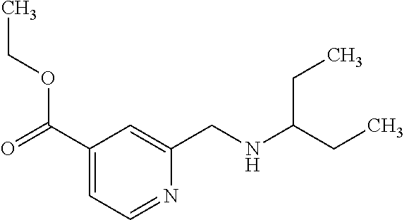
CCOC(C1=CC=NC(CNC(CC)CC)=C1)=O
